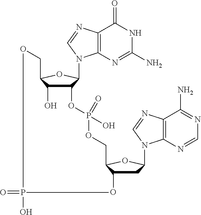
C12=C(N=C(N)NC1=O)N(C1C(OP(OCC3C(O)CC(N4C5=C(C(N)=NC=N5)N=C4)O3)(O)=O)C(O)C(CO)O1)C=N2.O=PO
